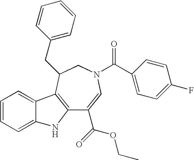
C12=C(C(CC3=CC=CC=C3)CN(C(C3=CC=C(F)C=C3)=O)C=C1C(OCC)=O)C1=CC=CC=C1N2
